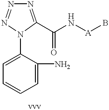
C1=C(N)C(N2C(C(N[A]B)=O)=NN=N2)=CC=C1
